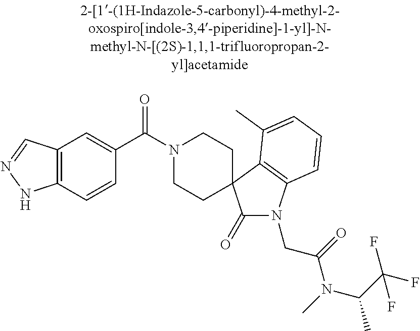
N1(C(C2=CC3=C(C=C2)NN=C3)=O)CCC2(CC1)C(=O)N(CC(=O)N(C(C)C(F)(F)F)C)C1=C2C(C)=CC=C1
